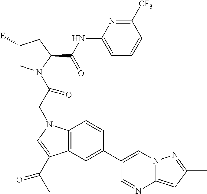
C1(F)CN(C(CN2C3=C(C(C(C)=O)=C2)C=C(C2=CN4C(=CC(C)=N4)N=C2)C=C3)=O)C(C(NC2=CC=CC([CF3])=N2)=O)C1
